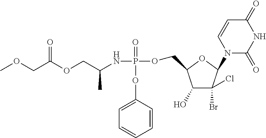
C1=CC(OP(NC(COC(COC)=O)C)(=O)OCC2C(O)C(Br)(Cl)C(N3C(=O)NC(=O)C=C3)O2)=CC=C1
